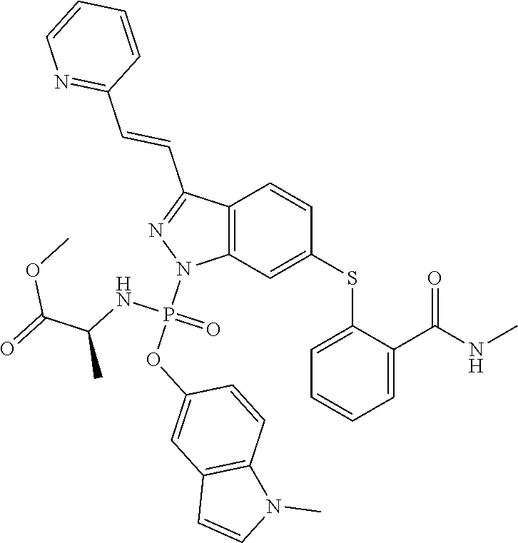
C1(SC2=CC3=C(C=C2)C(C=CC2=NC=CC=C2)=NN3P(OC2=CC3=C(C=C2)N(C)C=C3)(NC(C)C(=O)OC)=O)=CC=CC=C1C(NC)=O
